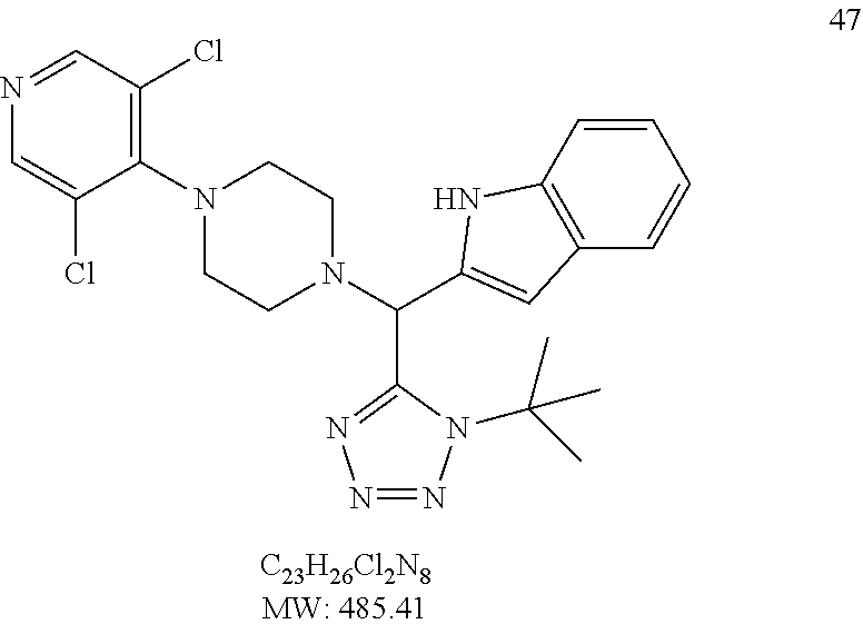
C1CN(C2=C(Cl)C=NC=C2Cl)CCN1C(C1=CC2=C(C=CC=C2)N1)C1=NN=NN1C(C)(C)C
